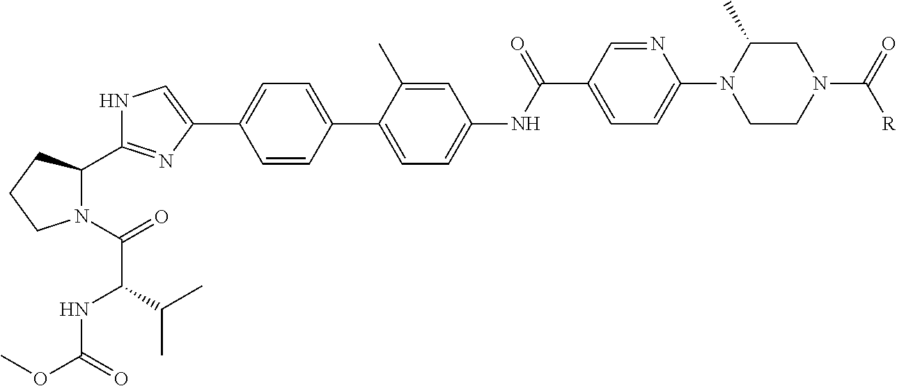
C1=CC(C2=CC=C(NC(C3=CC=C(N4CCN(C(=O)[R])CC4C)N=C3)=O)C=C2C)=CC=C1C1=CNC(C2N(C(=O)C(NC(OC)=O)C(C)C)CCC2)=N1
